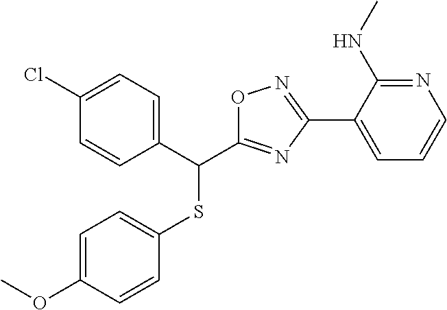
C1=C(OC)C=CC(SC(C2=CC=C(Cl)C=C2)C2=NC(C3=CC=CN=C3NC)=NO2)=C1
